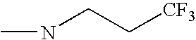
CNCC[CF3]
